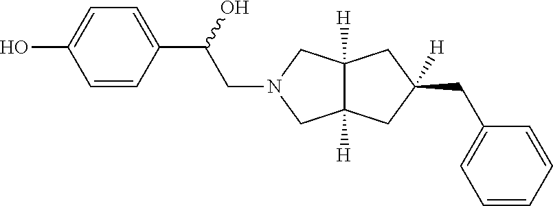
C1=CC(C(CN2CC3([H])C([H])(C2)CC(CC2=CC=CC=C2)([H])C3)O)=CC=C1O
